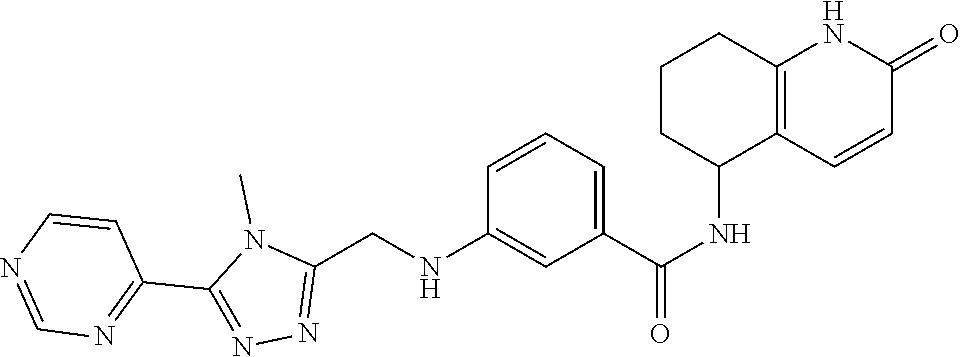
N1=C(C2=NN=C(CNC3=CC(C(NC4CCCC5=C4C=CC(=O)N5)=O)=CC=C3)N2C)C=CN=C1
